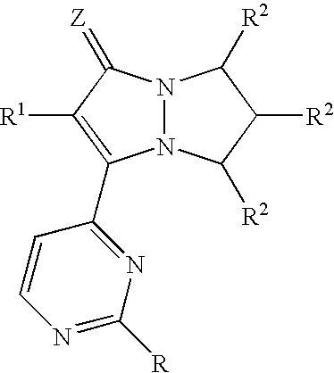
N12N(C([R2])C([R2])C1[R2])C(C1=NC([R])=NC=C1)=C([R1])C2=[Z]
